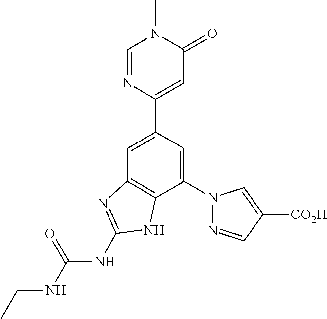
C1=C(C2=CC(=O)N(C)C=N2)C=C(N2N=CC([CO2H])=C2)C2=C1N=C(NC(NCC)=O)N2
